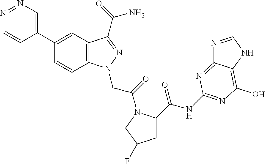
N1=NC=C(C2=CC3=C(C=C2)N(CC(=O)N2C(C(NC4=NC(O)=C5C(=N4)N=CN5)=O)CC(F)C2)N=C3C(N)=O)C=C1
